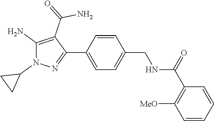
C1=CC(C2=NN(C3CC3)C(N)=C2C(N)=O)=CC=C1CNC(=O)C1=C([MeO])C=CC=C1
